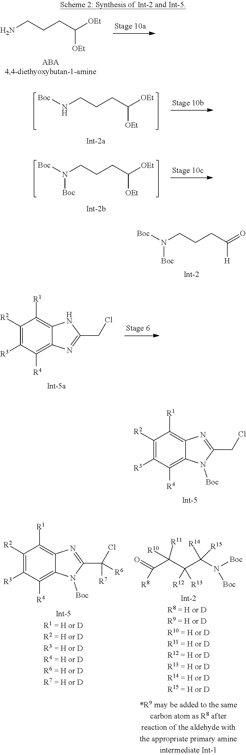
NCCCC([OEt])[OEt].N(CCCC([OEt])[OEt])[Boc].N(CCCC([OEt])[OEt])([Boc])[Boc].N(CCCC(=O)[H])([Boc])[Boc].C1([R2])=C([R3])C([R4])=C2C(=C1[R1])NC(CCl)=N2.C1([R2])=C([R3])C([R4])=C2C(=C1[R1])N=C(CCl)N2[Boc].C1([R2])=C([R3])C([R4])=C2C(=C1[R1])N=C(C(Cl)([R7])[R6])N2[Boc].O=C(C(C(C(N([Boc])[Boc])([R14])[R15])([R12])[R13])([R11])[R10])[R8]
